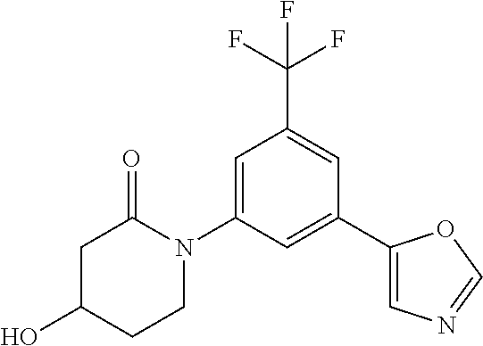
C1=C(N2C(=O)CC(O)CC2)C=C(C2=CN=CO2)C=C1C(F)(F)F
